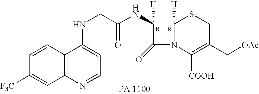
C1(=O)N2C([H])(C1([H])NC(CNC1=CC=NC3=C1C=CC([F3C])=C3)=O)SCC(C[OAc])=C2[COOH]
